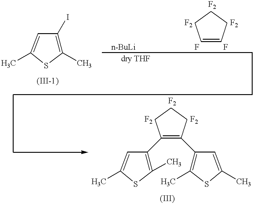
C1(C)=C(I)C=C(C)S1.C1=CCCC1.C1(C2=C(C)SC(C)=C2)=C(C2=C(C)SC(C)=C2)CCC1
